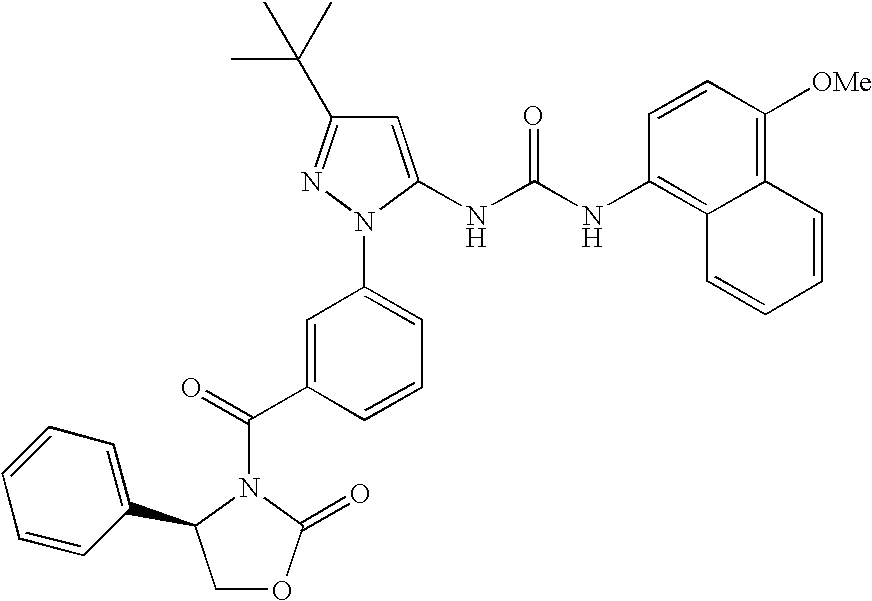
C1=C(C(=O)N2C(C3=CC=CC=C3)COC2=O)C=CC=C1N1C(NC(=O)NC2=C3C(=C([OMe])C=C2)C=CC=C3)=CC(C(C)(C)C)=N1
